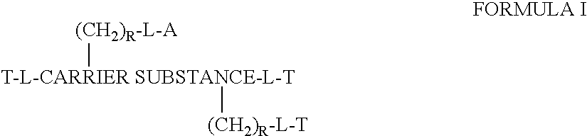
[T-L-CARRIER SUBSTANCE-L-T]([(CH2)R-L-A])[(CH2)R-L-T]
